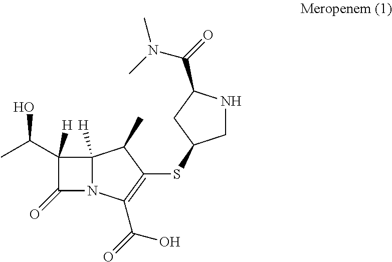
CC(C1([H])C(=O)N2C1([H])C(C)C(SC1CNC(C(=O)N(C)C)C1)=C2C(=O)O)O
